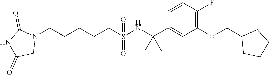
N1(CCCCCS(=O)(=O)NC2(C3=CC(OCC4CCCC4)=C(F)C=C3)CC2)C(=O)NC(=O)C1
